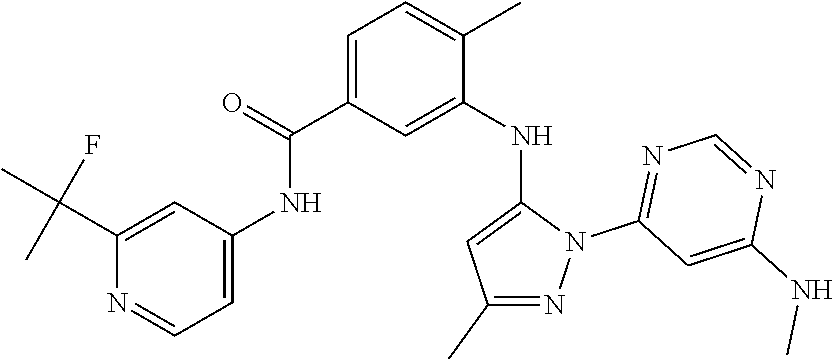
C1(C(C)(F)C)=CC(NC(C2=CC=C(C)C(NC3=CC(C)=NN3C3=NC=NC(NC)=C3)=C2)=O)=CC=N1
